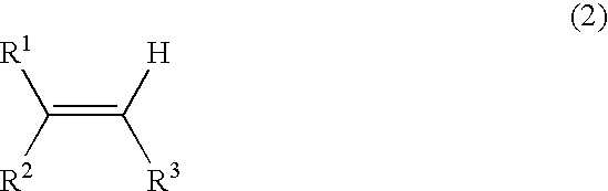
C(=C([H])[R3])([R2])[R1]
